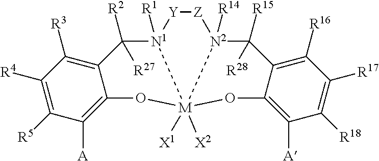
C1([R2])([R27])[N1]2([R1])[M]3([X1])([X2])([N2]([R14])(C([R15])([R28])C4=C([R16])C([R17])=C([R18])C([A])=C4O3)[Z][Y]2)OC2=C([A])C([R5])=C([R4])C([R3])=C12
